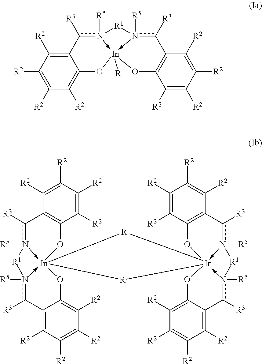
C1([R2])=C([R2])C([R2])=C2C(=C1[R2])O[In]13([R])-n([R5])(c2[R3])[R1]n->1([R5])c([R3])C1=C(C([R2])=C([R2])C([R2])=C1[R2])O3.C1([R2])=C([R2])C([R2])=C([R2])C2=C1c([R3])n1([R5])->[In]34(-n([R5])(c([R3])C5=C([R2])C([R2])=C([R2])C([R2])=C5O3)[R1]1)(O2)[R][In]123(-n([R5])(c([R3])C5=C(C([R2])=C([R2])C([R2])=C5[R2])O1)[R1]n->2([R5])c([R3])C1=C([R2])C([R2])=C([R2])C([R2])=C1O3)[R]4
